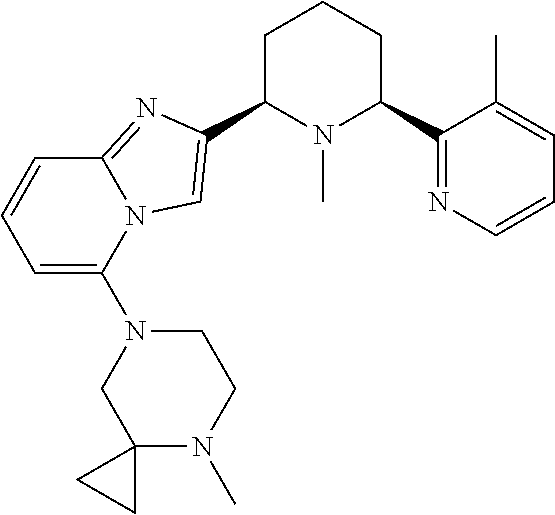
C1C(C2=CN3C(=N2)C=CC=C3N2CC3(N(C)CC2)CC3)N(C)C(C2=NC=CC=C2C)CC1
